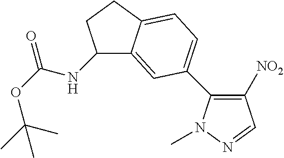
C1(NC(OC(C)(C)C)=O)C2=CC(C3=C([NO2])C=NN3C)=CC=C2CC1
